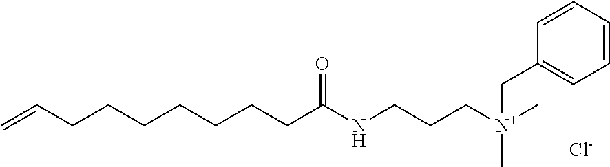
C=CCCCCCCCC(NCCC[N+](C)(CC1=CC=CC=C1)C)=O.[Cl-]
